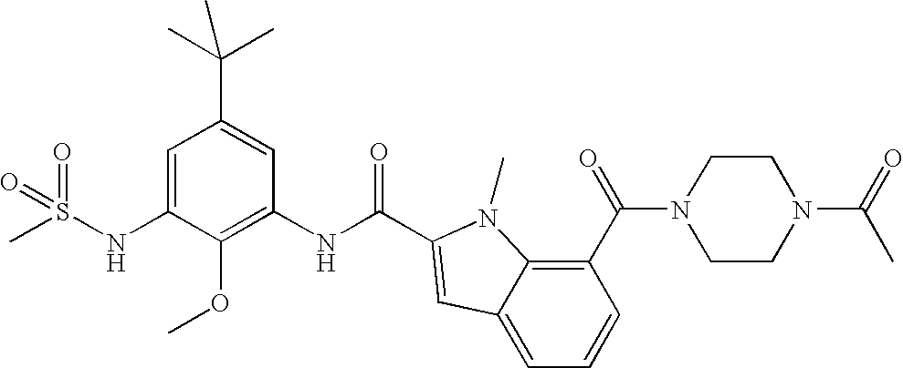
C1=C(NS(C)(=O)=O)C(OC)=C(NC(=O)C2=CC3=CC=CC(C(=O)N4CCN(C(C)=O)CC4)=C3N2C)C=C1C(C)(C)C
